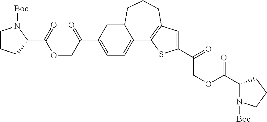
C12=CC=C(C(=O)COC(C3N([Boc])CCC3)=O)C=C1CCCC1=C2SC(C(=O)COC(=O)C2N([Boc])CCC2)=C1
